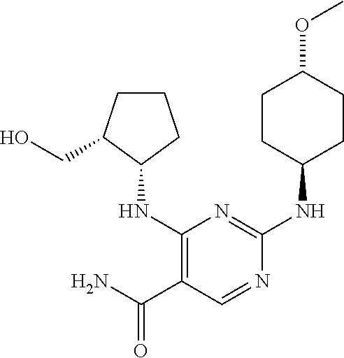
C1CC(NC2=NC(NC3CCCC3CO)=C(C(N)=O)C=N2)CCC1OC
